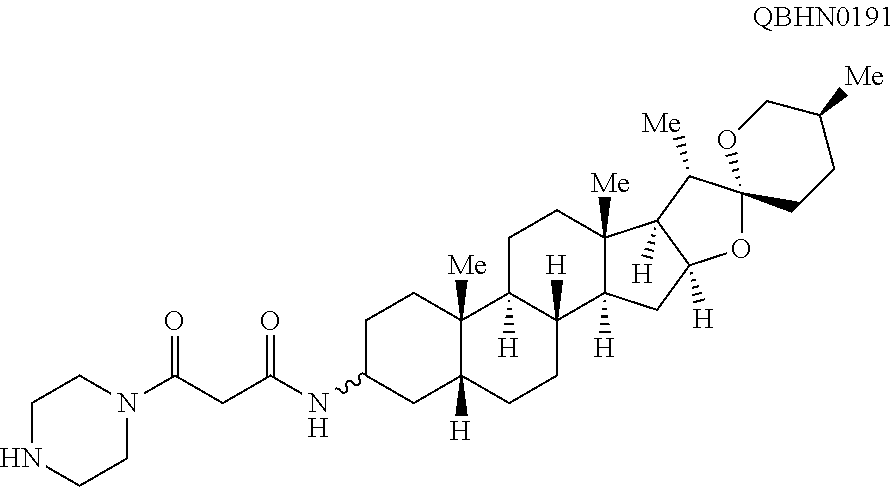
C1C(NC(CC(=O)N2CCNCC2)=O)CC2([H])C([Me])(C1)C1([H])C([H])(CC2)C2([H])C([Me])(CC1)C1([H])C([H])(C2)OC2(C1[Me])CCC([Me])CO2
